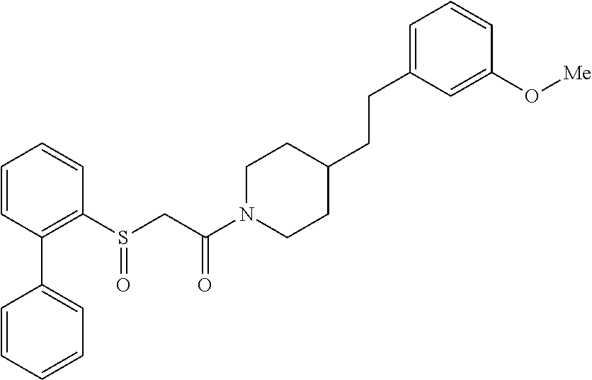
C1=CC(C2=CC=CC=C2)=C(S(CC(N2CCC(CCC3=CC=CC(O[Me])=C3)CC2)=O)=O)C=C1
